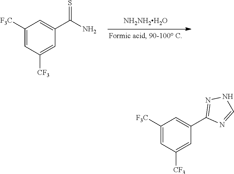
[NH2NH2H2O].C1([F3C])=CC([CF3])=CC(C(N)=S)=C1.C1([F3C])=CC([CF3])=CC(C2=NNC=N2)=C1
